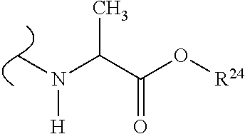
C(C(O[R24])=O)(N(C)[H])C
